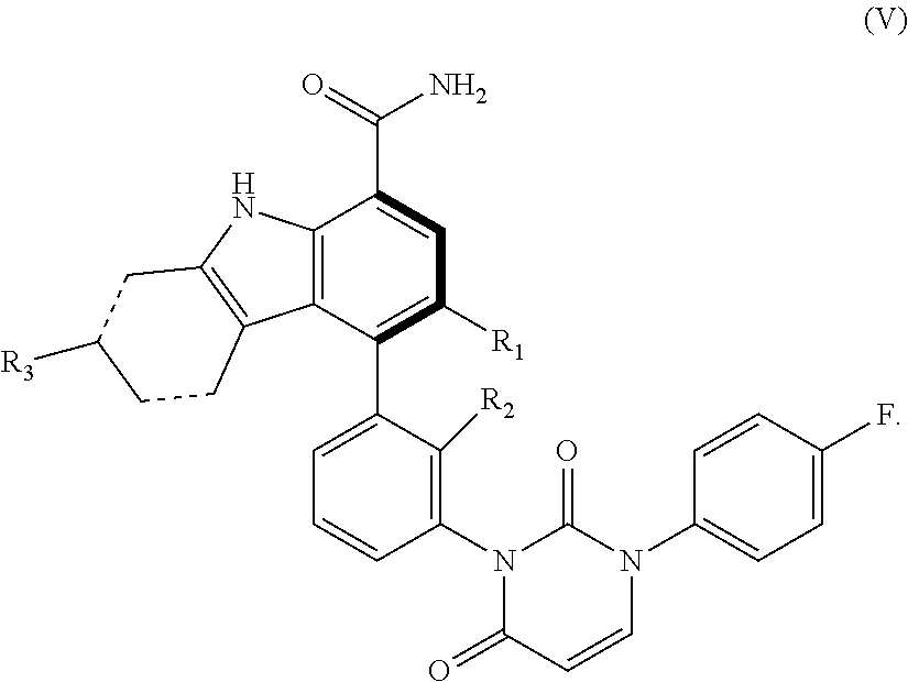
C12=C(C(C3=CC=CC(N4C(=O)C=CN(C5=CC=C(F)C=C5)C4=O)=C3[R2])=C([R1])C=C1C(=O)N)C1=C(N2)CC([R3])CC1
